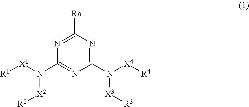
N1=C([Ra])N=C(N([X4][R4])[X3][R3])N=C1N([X1][R1])[X2][R2]
